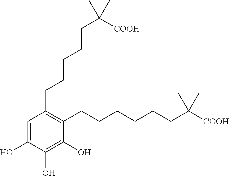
C1(CCCCCC([COOH])(C)C)=C(CCCCCCC([COOH])(C)C)C(O)=C(O)C(O)=C1
